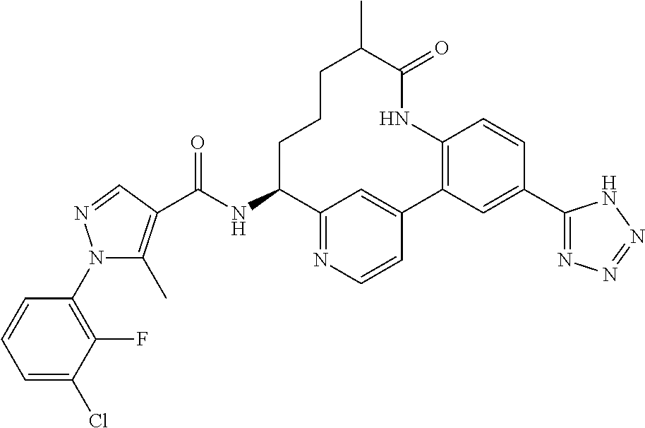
C(NC1CCCC(C)C(=O)NC2=C(C3=CC1=NC=C3)C=C(C1=NN=NN1)C=C2)(=O)C1=C(C)N(C2=C(F)C(Cl)=CC=C2)N=C1
